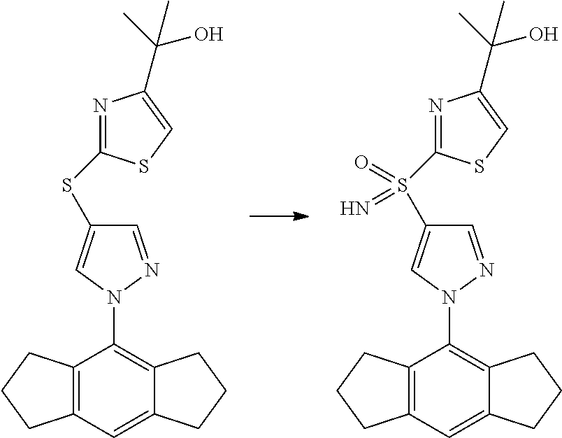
C12=C(C=C3C(=C1N1N=CC(SC4=NC(C(C)(O)C)=CS4)=C1)CCC3)CCC2.C12=C(C=C3C(=C1N1N=CC(S(C4=NC(C(C)(O)C)=CS4)(=O)=N)=C1)CCC3)CCC2
